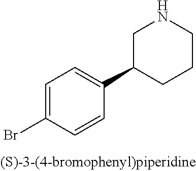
BrC1=CC=C(C2CCCNC2)C=C1
